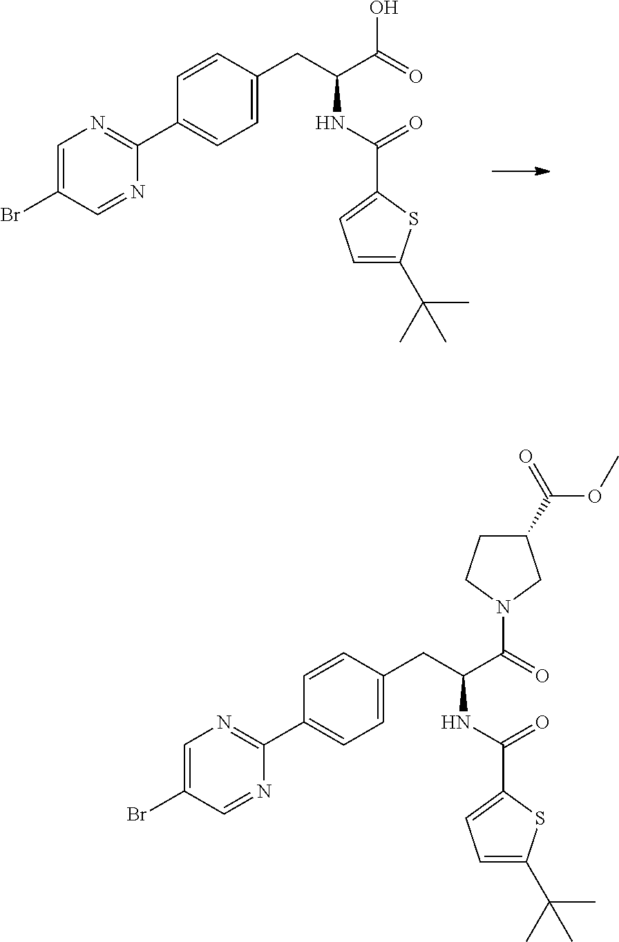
C1(C2=NC=C(Br)C=N2)=CC=C(CC(C(N2CC(C(=O)OC)CC2)=O)NC(C2=CC=C(C(C)(C)C)S2)=O)C=C1.C1(C2=NC=C(Br)C=N2)=CC=C(CC(C(O)=O)NC(C2=CC=C(C(C)(C)C)S2)=O)C=C1
